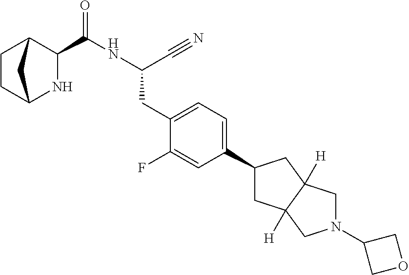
N1C2CCC(C1C(NC(C#N)CC1=CC=C(C3CC4([H])C([H])(C3)CN(C3COC3)C4)C=C1F)=O)C2
